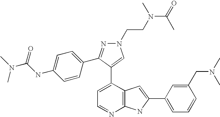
C1=C(C2=CN(CCN(C(=O)C)C)N=C2C2=CC=C(NC(=O)N(C)C)C=C2)C2=C(N=C1)NC(C1=CC=CC(CN(C)C)=C1)=C2
